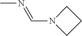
CN=CN1CCC1
